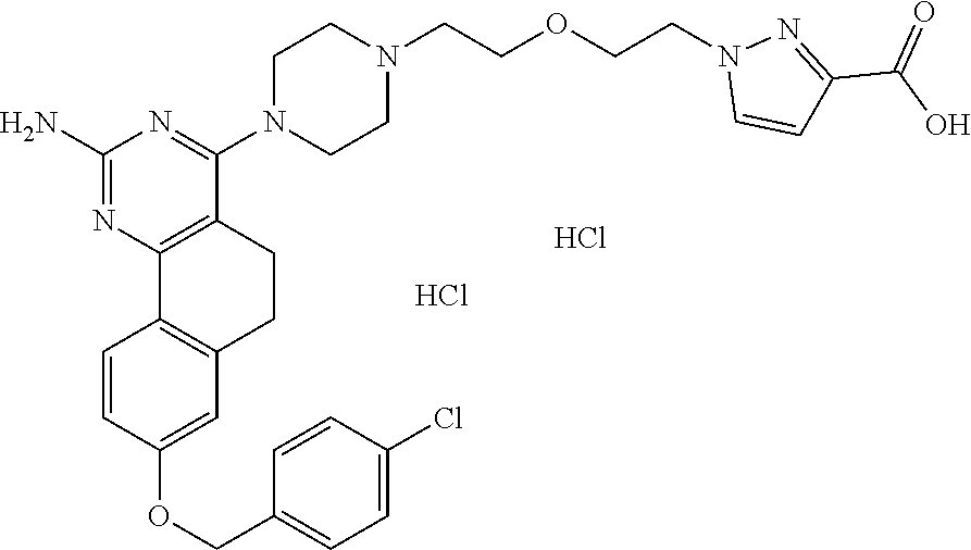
C1(N)=NC2=C(C(N3CCN(CCOCCN4C=CC(C(O)=O)=N4)CC3)=N1)CCC1=C2C=CC(OCC2=CC=C(Cl)C=C2)=C1.Cl.Cl
